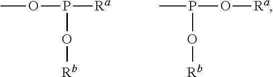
COP([Ra])O[Rb].CP(O[Ra])O[Rb]
